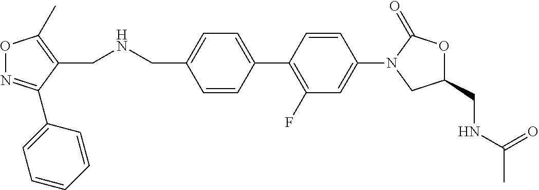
C1(CNC(=O)C)OC(=O)N(C2=CC(F)=C(C3=CC=C(CNCC4=C(C)ON=C4C4=CC=CC=C4)C=C3)C=C2)C1
